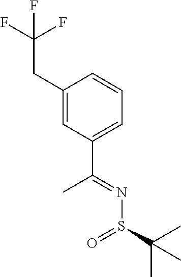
C(C1=CC(C(=NS(C(C)(C)C)=O)C)=CC=C1)C(F)(F)F
